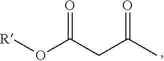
O=C(CC(C)=O)O[R]
